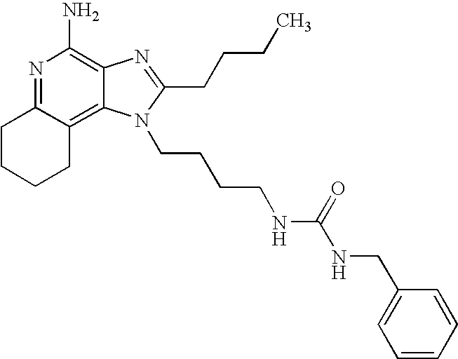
N1=C2C(=C3C(=C1N)N=C(CCCC)N3CCCCNC(NCC1=CC=CC=C1)=O)CCCC2
